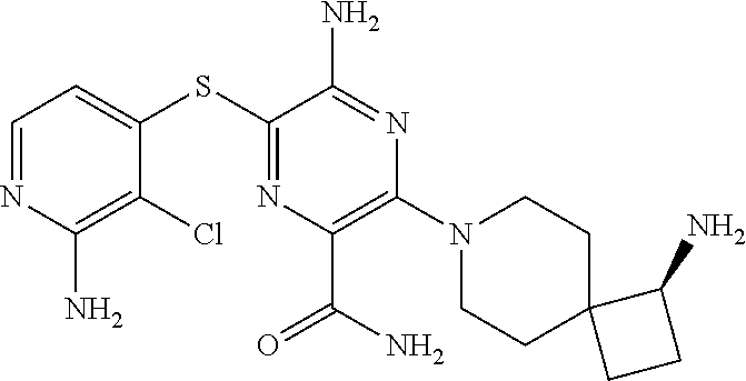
S(C1=NC(C(N)=O)=C(N2CCC3(CC2)CCC3N)N=C1N)C1=CC=NC(N)=C1Cl
